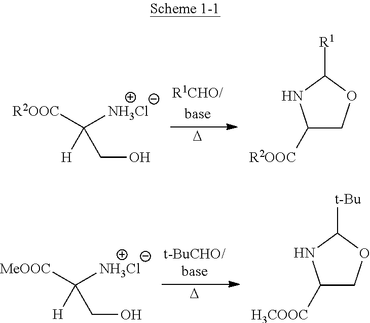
[D].C([NH3Cl])([R2OOC])([H])CO.C1([R2OOC])COC([R1])N1.[D].C([NH3Cl])([MeOOC])([H])CO.C1([H3COOC])COC([t-Bu])N1
